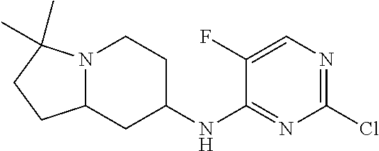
N12C(CC(NC3=NC(Cl)=NC=C3F)CC1)CCC2(C)C
